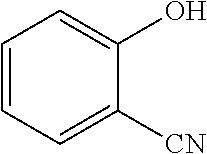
C1=CC=C([CN])C(O)=C1
